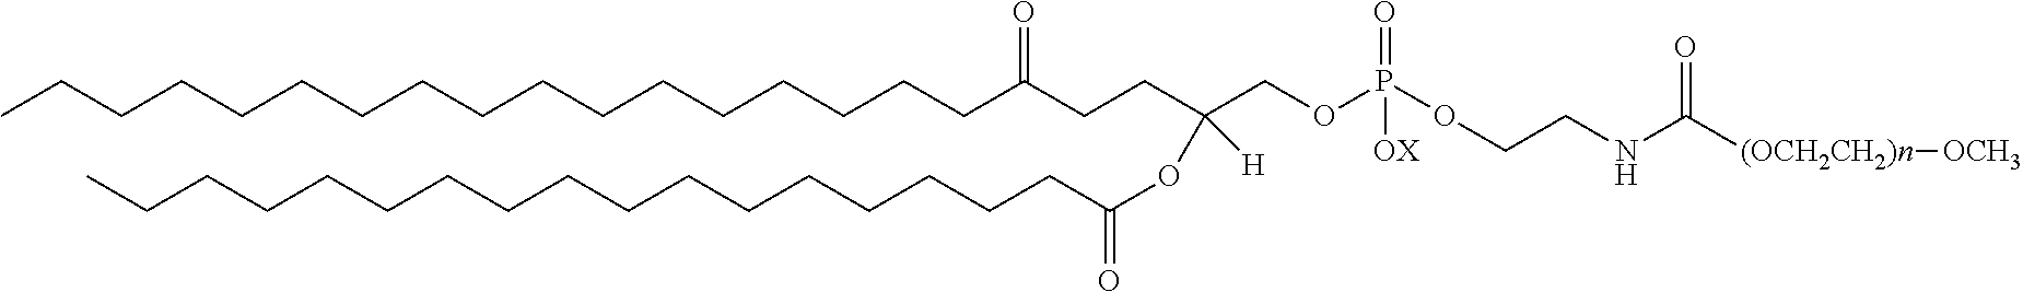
C(C(CCC(COP(OCCNC([(OCH2CH2)n][OCH3])=O)(=O)[OX])(OC(=O)CCCCCCCCCCCCCCCCC)[H])=O)CCCCCCCCCCCCCCCC
